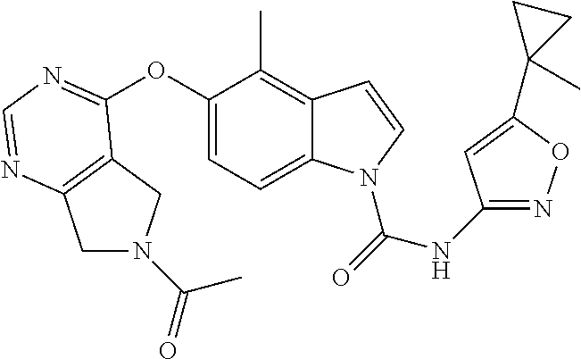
C12=C(N=CN=C1OC1=CC=C3C(=C1C)C=CN3C(=O)NC1=NOC(C3(C)CC3)=C1)CN(C(=O)C)C2
